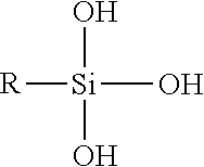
[R][Si](O)(O)O
